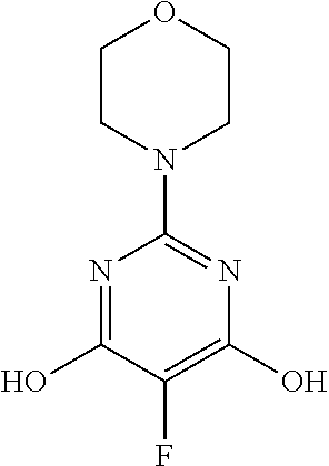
C1CN(C2=NC(O)=C(F)C(O)=N2)CCO1
